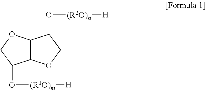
C12C(OCC1O[(R2O)n][H])C(O[(R1O)m][H])CO2
